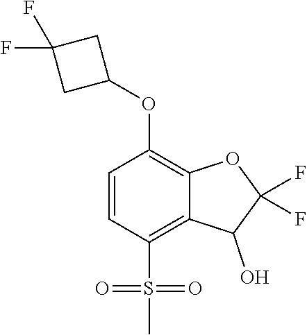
C1=CC(S(C)(=O)=O)=C2C(=C1OC1CC(F)(F)C1)OC(F)(F)C2O
